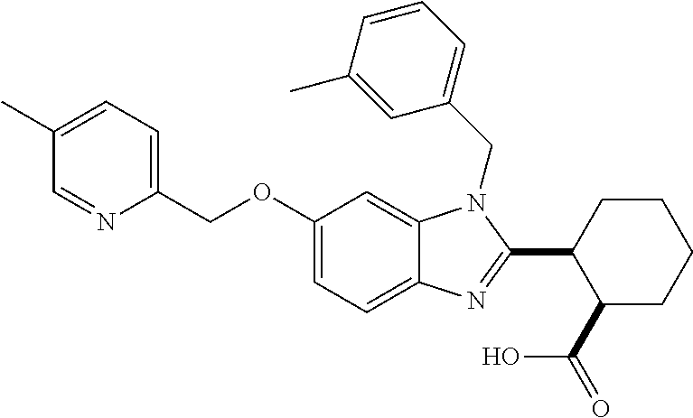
C1(COC2=CC=C3C(=C2)N(CC2=CC=CC(C)=C2)C(C2C(C(=O)O)CCCC2)=N3)=CC=C(C)C=N1
